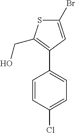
S1C(Br)=CC(C2=CC=C(Cl)C=C2)=C1CO
